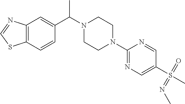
C12=C(C=CC(C(N3CCN(C4=NC=C(S(C)(=O)=NC)C=N4)CC3)C)=C1)SC=N2
